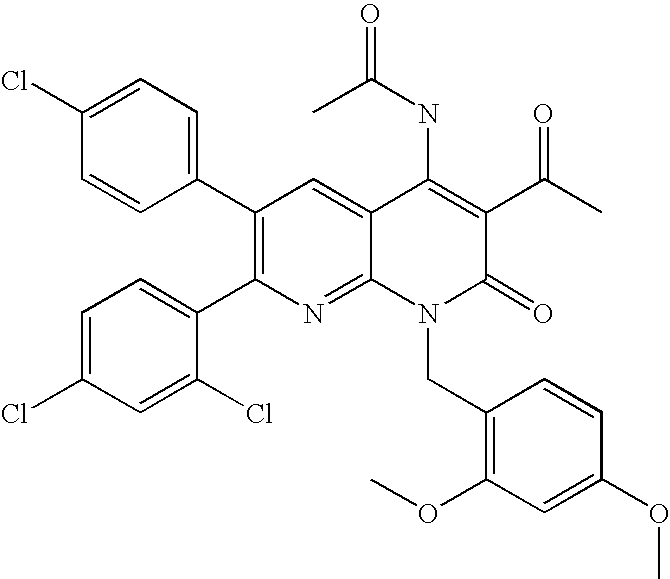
C1(Cl)=CC=C(C2=C(C3=CC=C(Cl)C=C3Cl)N=C3C(=C2)C(NC(=O)C)=C(C(C)=O)C(=O)N3CC2=C(OC)C=C(OC)C=C2)C=C1
